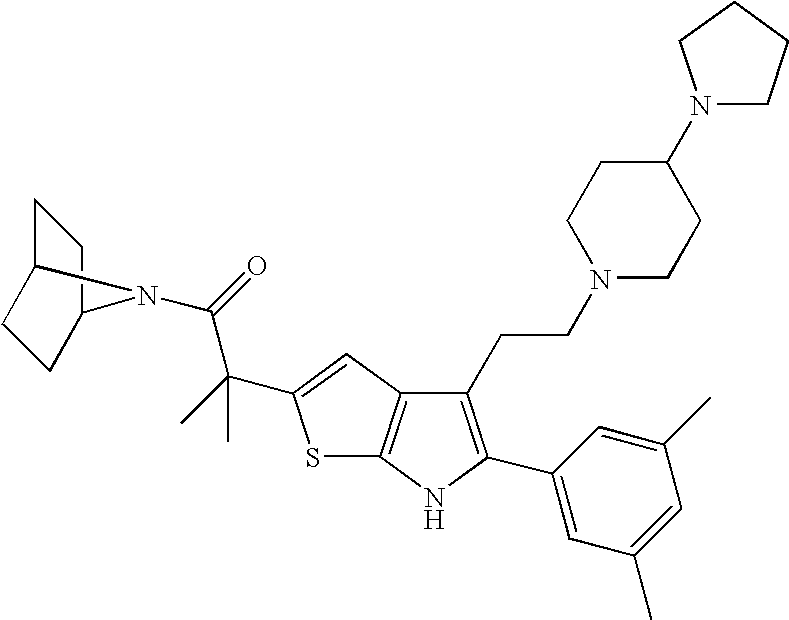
C1(CCN2CCC(N3CCCC3)CC2)=C(C2=CC(C)=CC(C)=C2)NC2=C1C=C(C(C)(C(=O)N1C3CCC1CC3)C)S2
